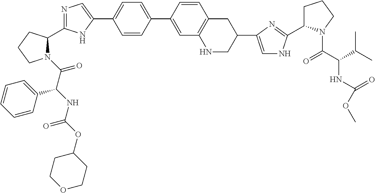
N1(C(C(NC(OC2CCOCC2)=O)C2=CC=CC=C2)=O)C(C2=NC=C(C3=CC=C(C4=CC5=C(C=C4)CC(C4=CNC(C6CCCN6C(C(C(C)C)NC(OC)=O)=O)=N4)CN5)C=C3)N2)CCC1
